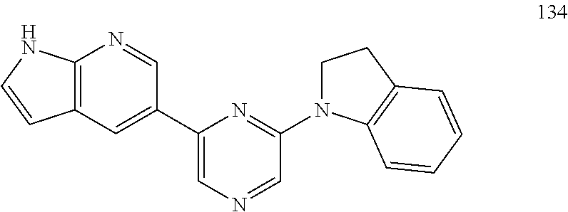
C12=C(C=C(C3=CN=CC(N4CCC5=C4C=CC=C5)=N3)C=N1)C=CN2
